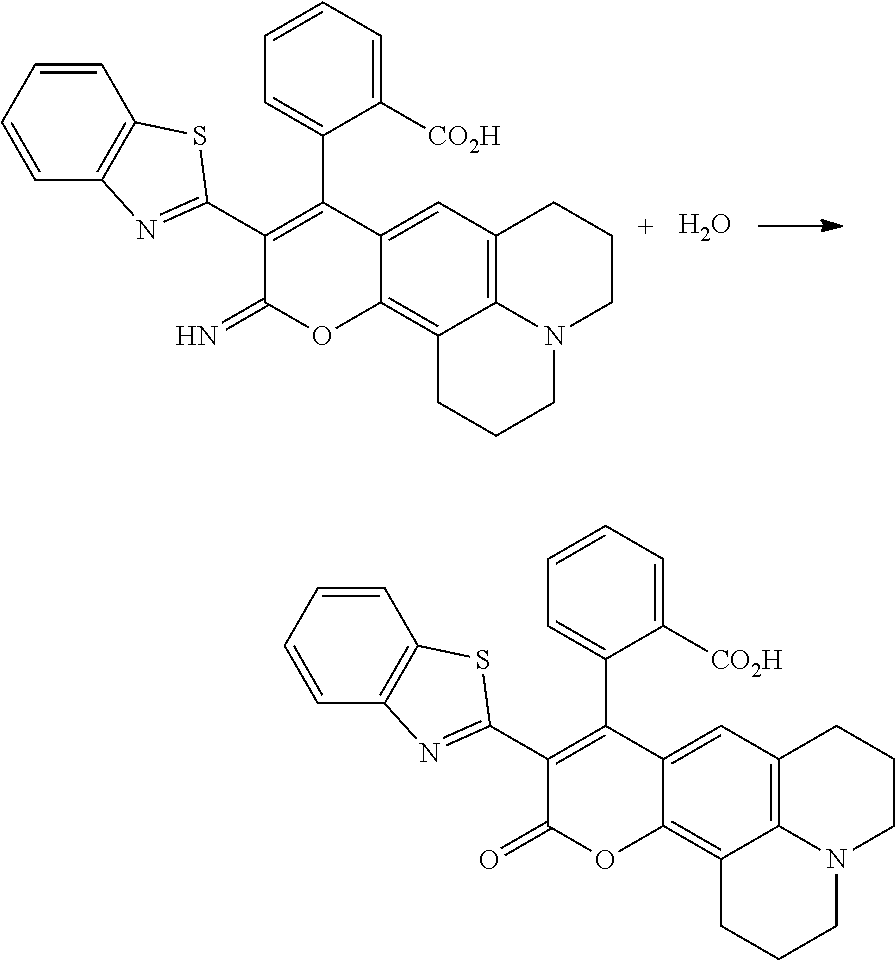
C12=C3C=C4C(=C1CCCN2CCC3)OC(=N)C(C1=NC2=C(S1)C=CC=C2)=C4C1=CC=CC=C1[CO2H].O.C12=C3C=C4C(=C1CCCN2CCC3)OC(=O)C(C1=NC2=C(S1)C=CC=C2)=C4C1=CC=CC=C1[CO2H]
